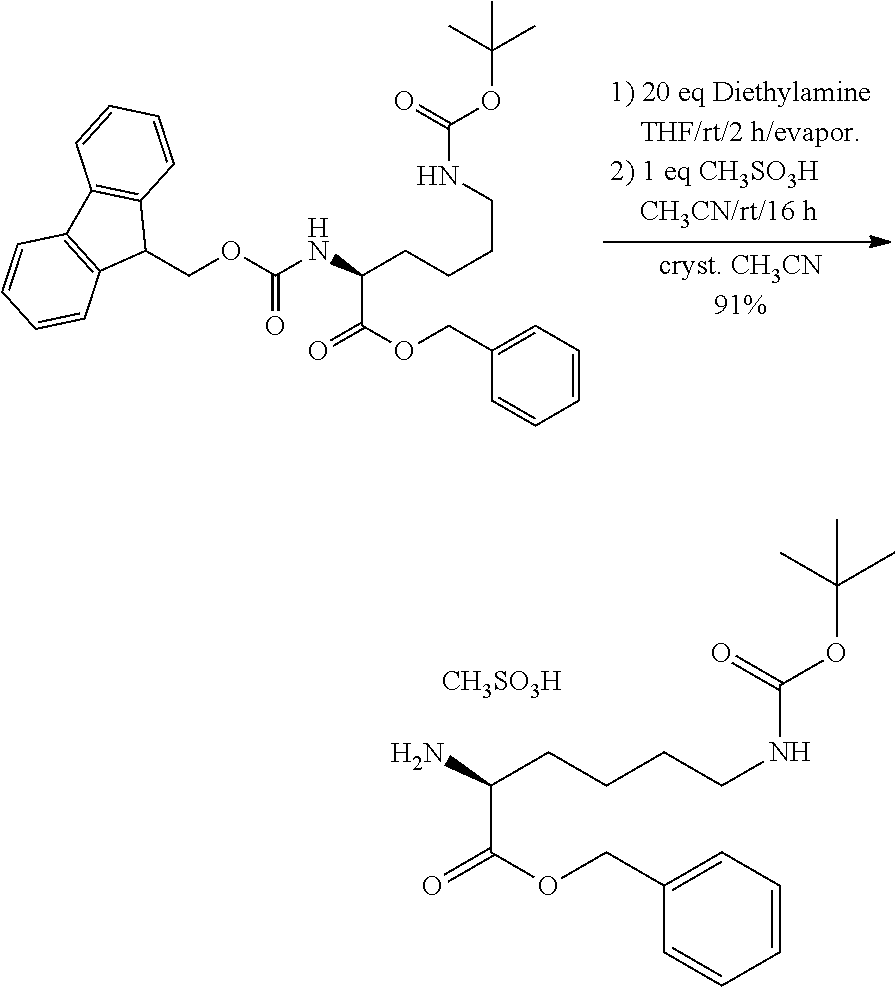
C1(COC(NC(CCCCNC(=O)OC(C)(C)C)C(OCC2=CC=CC=C2)=O)=O)C2=C(C3=C1C=CC=C3)C=CC=C2.NC(CCCCNC(OC(C)(C)C)=O)C(OCC1=CC=CC=C1)=O.[CH3SO3H]
